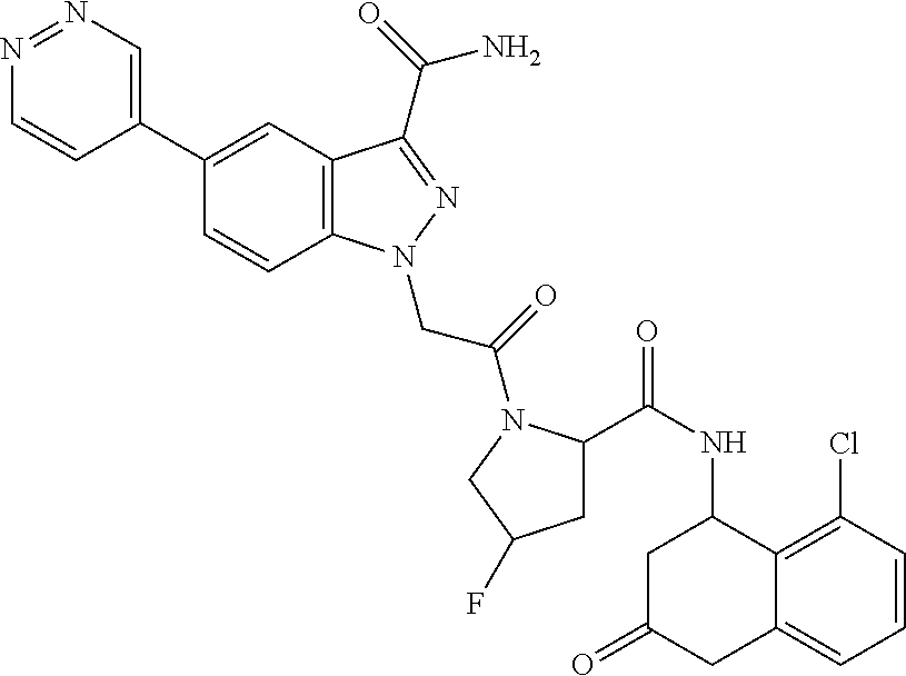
N1=NC=C(C2=CC3=C(C=C2)N(CC(=O)N2C(C(=O)NC4CC(=O)CC5=CC=CC(Cl)=C45)CC(F)C2)N=C3C(=O)N)C=C1
